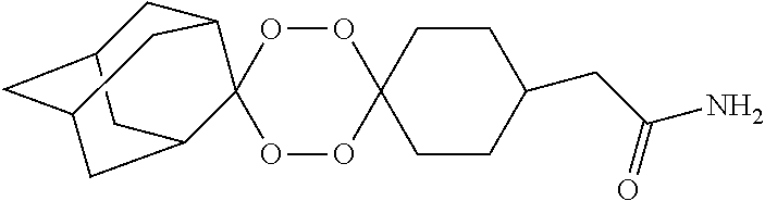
O1OC2(OOC13C1CC4CC(CC3C4)C1)CCC(CC(N)=O)CC2
